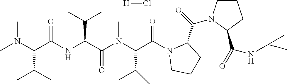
CN(C(C(NC(C(N(C(C(N1CCCC1C(N1CCCC1C(NC(C)(C)C)=O)=O)=O)C(C)C)C)=O)C(C)C)=O)C(C)C)C.[H]Cl
